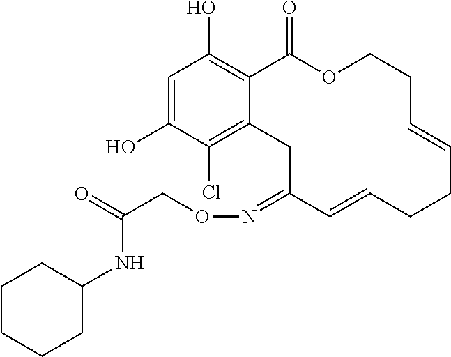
C1=C(O)C(Cl)=C2C(=C1O)C(=O)OCCC=CCCC=CC(=NOCC(=O)NC1CCCCC1)C2
